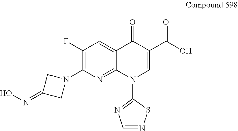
C1(F)=C(N2CC(=NO)C2)N=C2C(=C1)C(=O)C(C(O)=O)=CN2C1=NC=NS1
